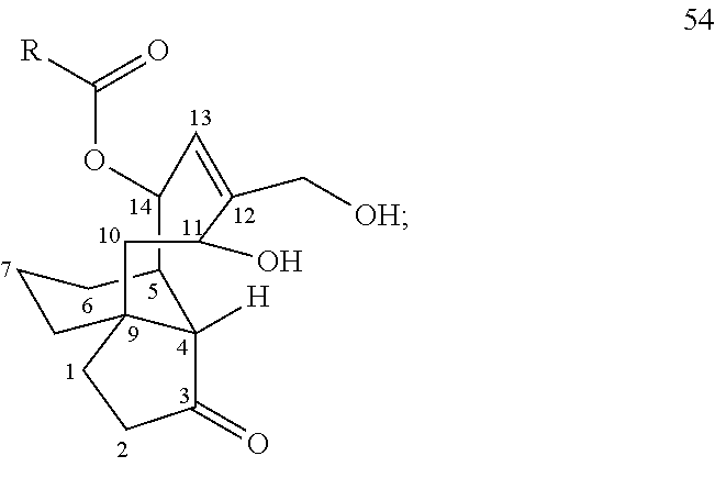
C12C(OC([R])=O)C=C(C[OH])C(O)CC3(CCC(=O)C13[H])CCC2
